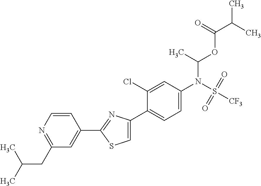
C1(C2=NC(C3=CC=C(N(S([CF3])(=O)=O)C(OC(=O)C(C)C)C)C=C3Cl)=CS2)=CC(CC(C)C)=NC=C1
